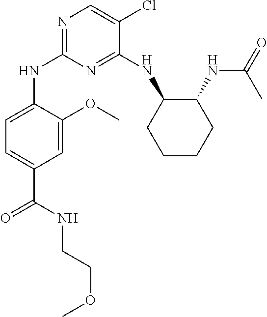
N1=C(NC2CCCCC2NC(=O)C)C(Cl)=CN=C1NC1=CC=C(C(NCCOC)=O)C=C1OC
